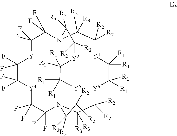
FC1(F)C(F)(F)[Y1]C(F)(F)C(F)(F)N2C([R3])([R3])C([R2])([R2])[Y3]C([R1])([R1])C([R1])([R1])[Y6]C([R2])([R2])C([R3])([R3])N(C(F)(F)C(F)(F)[Y4]1)C([R3])([R3])C([R2])([R2])[Y5]C([R1])([R1])C([R1])([R1])[Y2]C([R2])([R2])C2([R3])[R3]
